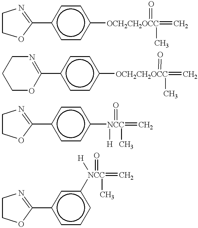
C1COC(c2ccc([OCH2CH2OCC](=O)(=C)C)cc2)=N1.C1(c2ccc([OCH2CH2OCC](=O)(=C)C)cc2)=NCCCO1.C1COC(c2ccc([NCC](=C)(=O)([H])C)cc2)=N1.C1COC(c2cccc([NCC](=C)(C)(=O)[H])c2)=N1
